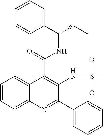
C1=C2C(=CC=C1)C(C(=O)NC(CC)C1=CC=CC=C1)=C(NS(C)(=O)=O)C(C1=CC=CC=C1)=N2
